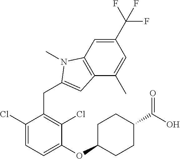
C1(Cl)=CC=C(OC2CCC(C(O)=O)CC2)C(Cl)=C1CC1=CC2=C(C=C(C(F)(F)F)C=C2C)N1C
